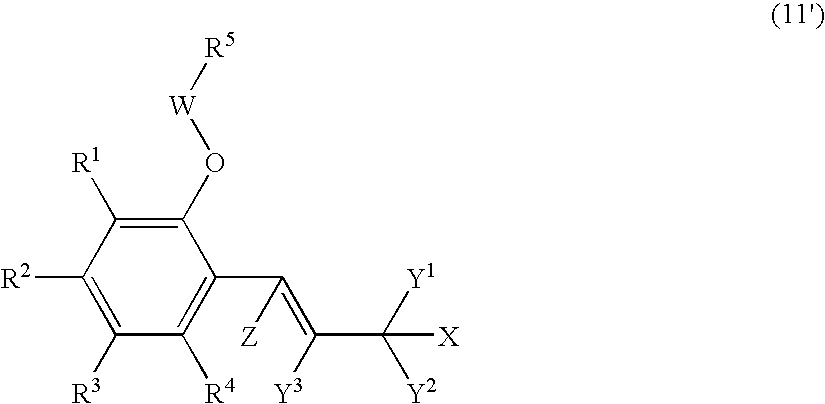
C1([R2])=C([R3])C([R4])=C(C(=C([Y3])C([Y1])([Y2])[X])[Z])C(O[W][R5])=C1[R1]
